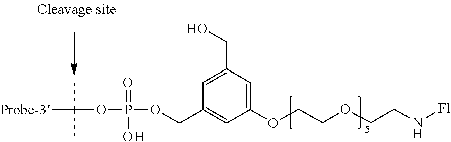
[Probe-3]C(C)(C)OP(=O)(OCC1=CC(OCCOCCN[Fl])=CC(CO)=C1)O
